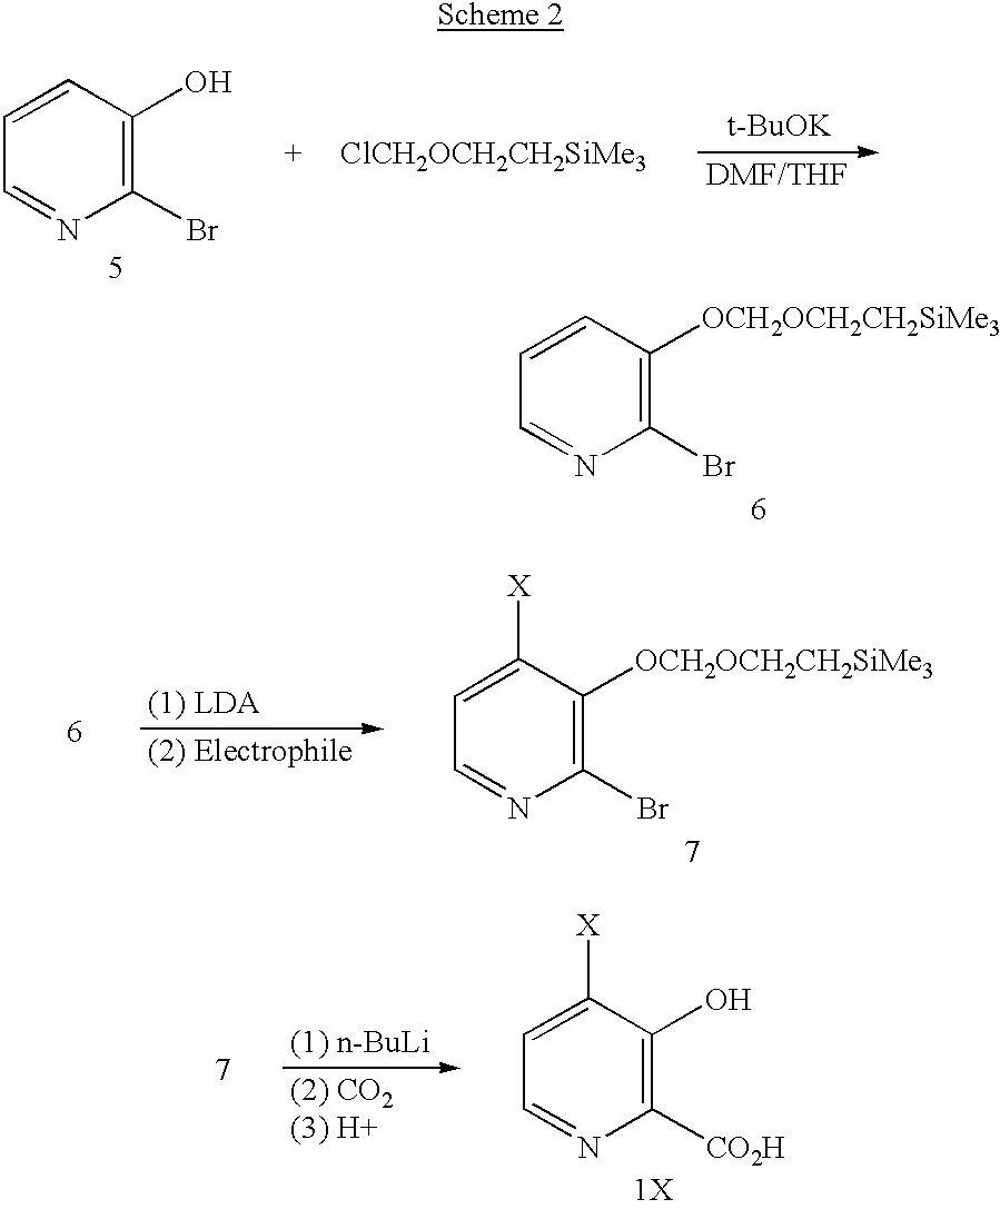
C1(Br)=C([OCH2OCH2CH2SiMe3])C=CC=N1.C1(Br)=C(O)C=CC=N1.C1(Br)=C([OCH2OCH2CH2SiMe3])C([X])=CC=N1.C1([CO2H])=C(O)C([X])=CC=N1.[1X]
